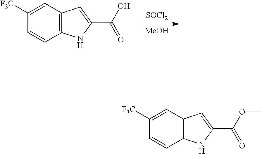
[SOCl2].[MeOH].C1=CC2=C(C=C1[F3C])C=C(C(O)=O)N2.C1=CC2=C(C=C1[F3C])C=C(C(OC)=O)N2
